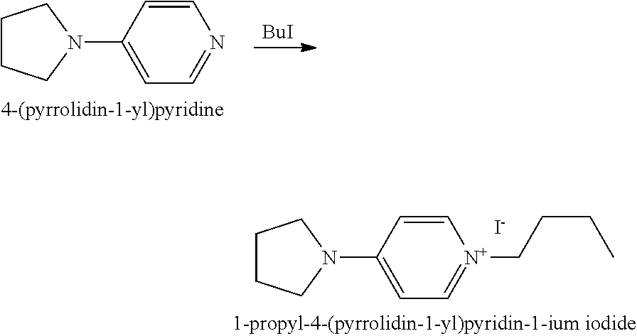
C1CCN(C2=CC=[N+](CCCC)C=C2)C1.[I-].C1CCN(C2=CC=NC=C2)C1.[BuI]
